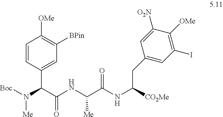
C1=CC(C(C(NC(C(NC([CO2Me])CC2=CC(I)=C([OMe])C([O2N])=C2)=O)[Me])=O)N([Boc])[Me])=CC([BPin])=C1[OMe]
